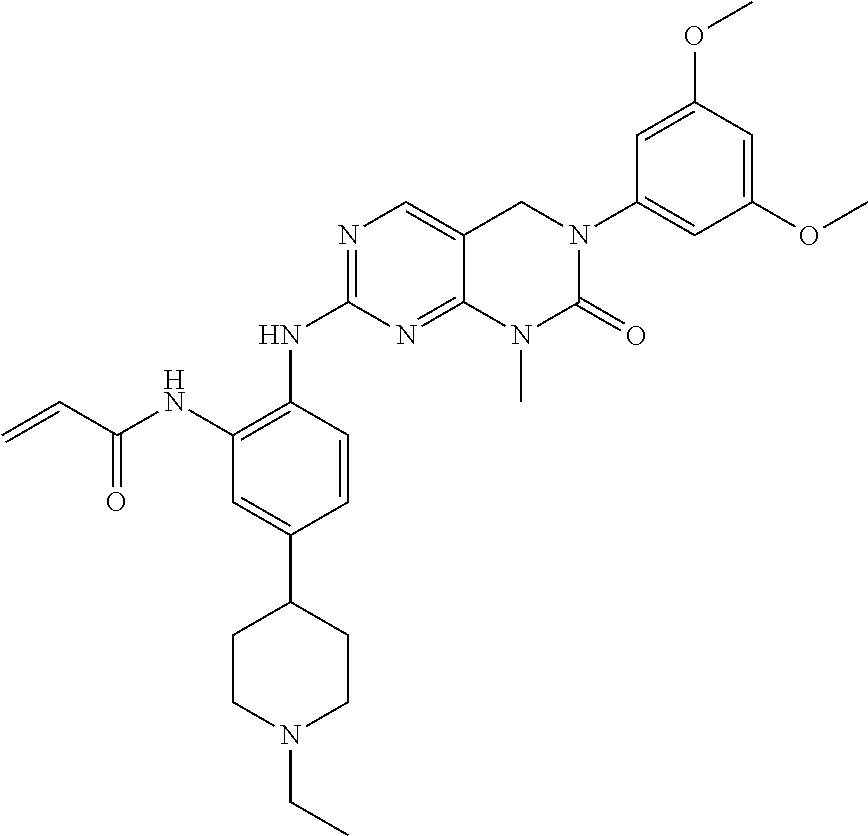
C1(NC(=O)C=C)=C(NC2=NC=C3C(=N2)N(C)C(=O)N(C2=CC(OC)=CC(OC)=C2)C3)C=CC(C2CCN(CC)CC2)=C1
